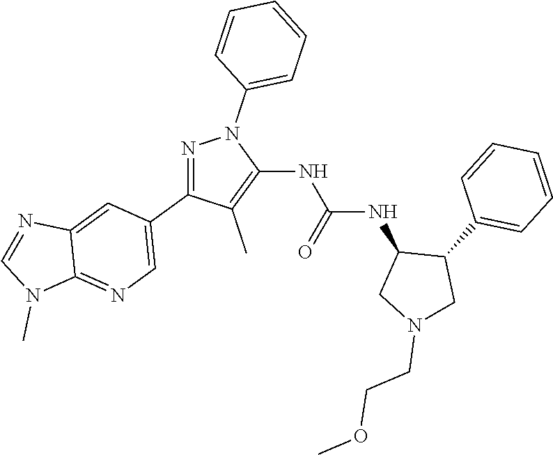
N1=C(C2=CN=C3C(=C2)N=CN3C)C(C)=C(NC(NC2CN(CCOC)CC2C2=CC=CC=C2)=O)N1C1=CC=CC=C1
